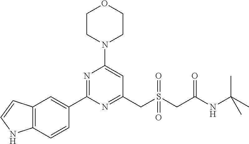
C1CN(C2=CC(CS(CC(NC(C)(C)C)=O)(=O)=O)=NC(C3=CC4=C(C=C3)NC=C4)=N2)CCO1
